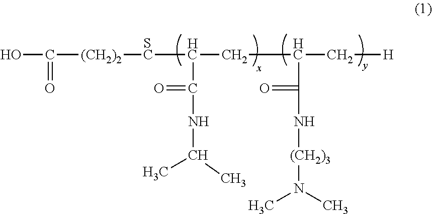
OC(=O)[(CH2)2][SC]C(CC(C(N[(CH2)3]N(C)C)=O)C[H])C(NC(C)C)=O
